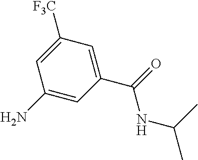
C1(N)=CC(C(=O)NC(C)C)=CC([F3C])=C1
